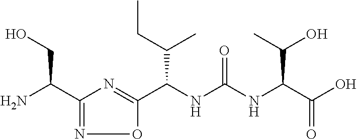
C1(C(N)CO)=NOC(C(NC(NC(C(O)=O)C(O)C)=O)C(CC)C)=N1
